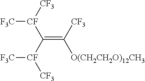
[F3C][CF]([CF3])C(=C([O(CH2CH2O)12CH3])[CF3])[CF]([CF3])[F3C]
